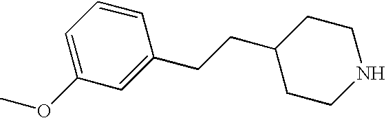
C1=C(OC)C=C(CCC2CCNCC2)C=C1
